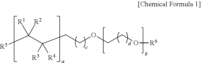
[R5]C(C(CCOCCO[R6])([R3])[R4])([R1])[R2]
